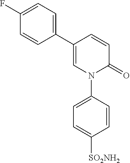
C1=C(C2=CC=C(F)C=C2)C=CC(=O)N1C1=CC=C([SO2NH2])C=C1
